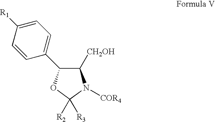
C1([R1])=CC=C(C2C([CH2OH])N([COR4])C([R2])([R3])O2)C=C1
